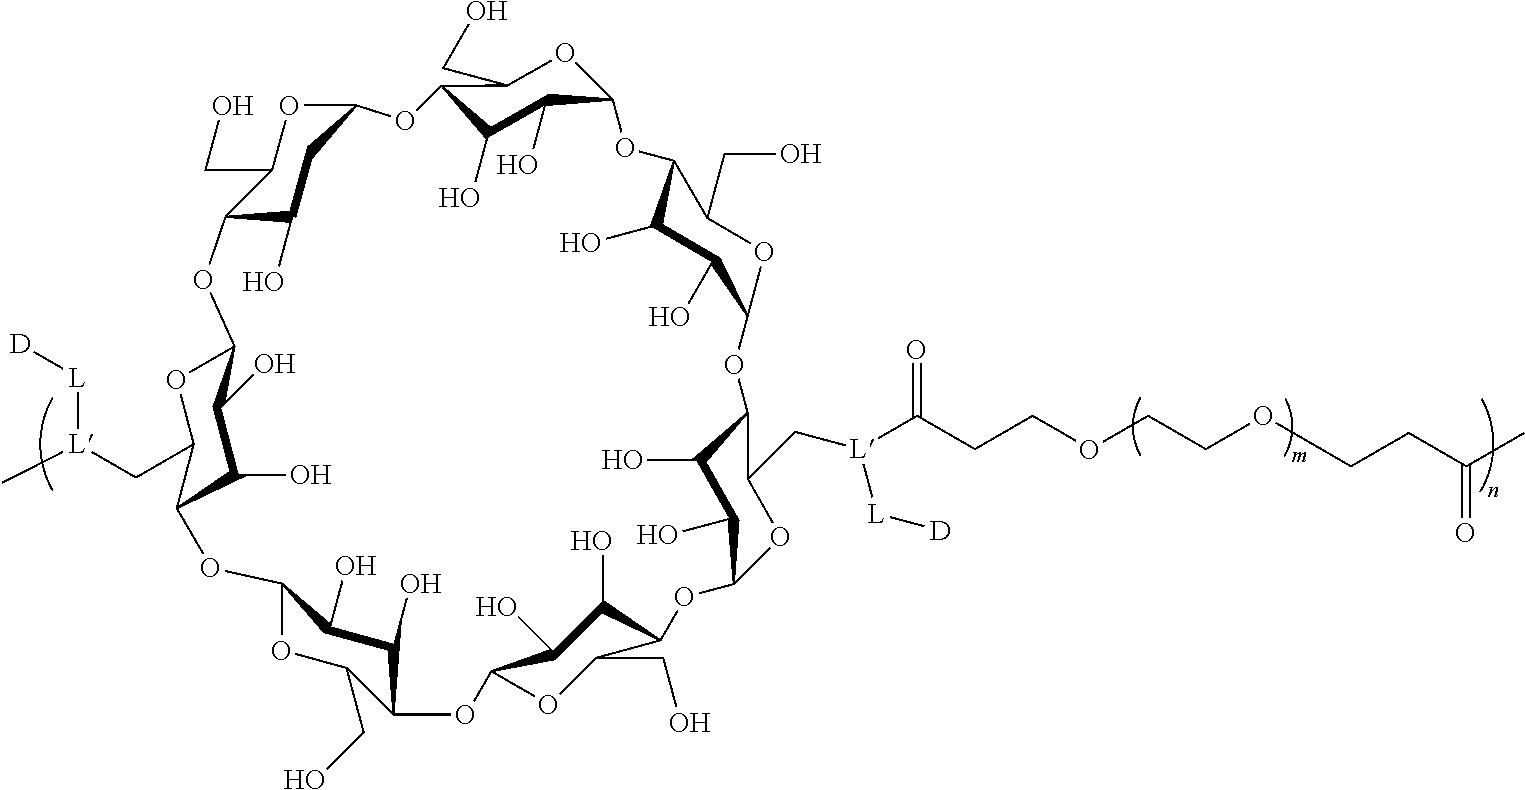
C12OC(C[L](C)[L][D])C(C(O)C1O)OC1OC(CO)C(C(O)C1O)OC1OC(CO)C(C(O)C1O)OC1OC(C[L](C(CCOCCOCCC(C)=O)=O)[L][D])C(C(O)C1O)OC1OC(CO)C(C(O)C1O)OC1OC(CO)C(C(O)C1O)OC1OC(CO)C(C(O)C1)O2
